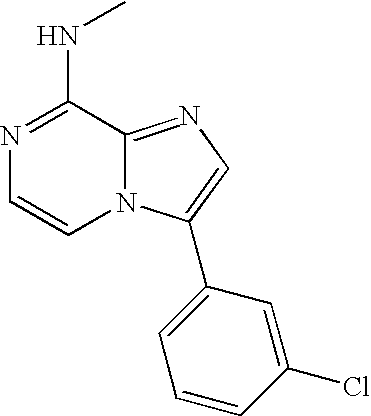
N1=C(NC)C2=NC=C(C3=CC=CC(Cl)=C3)N2C=C1
